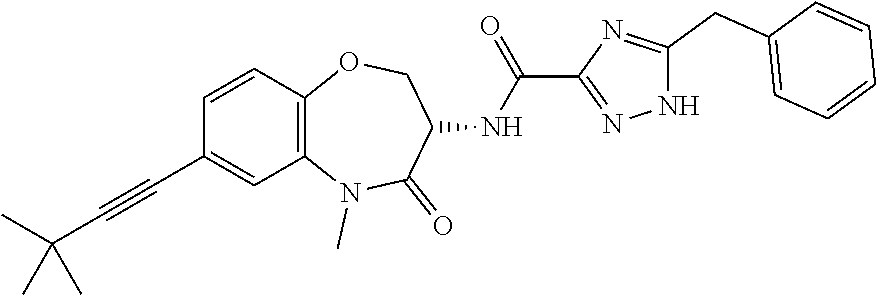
C(C1=CC=CC=C1)C1=NC(C(NC2C(=O)N(C)C3=C(C=CC(C#CC(C)(C)C)=C3)OC2)=O)=NN1
